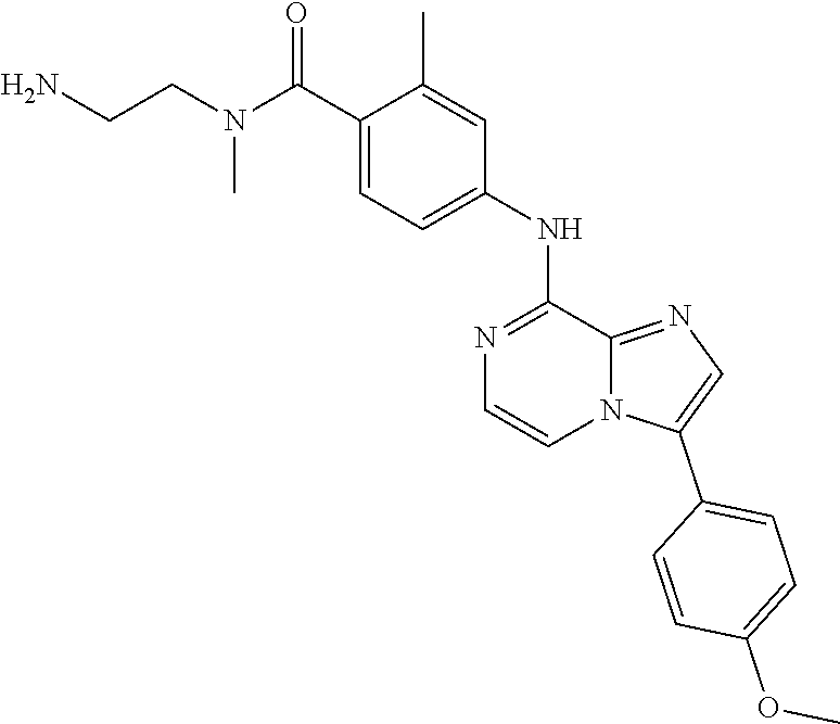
C12=NC=C(C3=CC=C(OC)C=C3)N1C=CN=C2NC1=CC=C(C(N(CCN)C)=O)C(C)=C1
